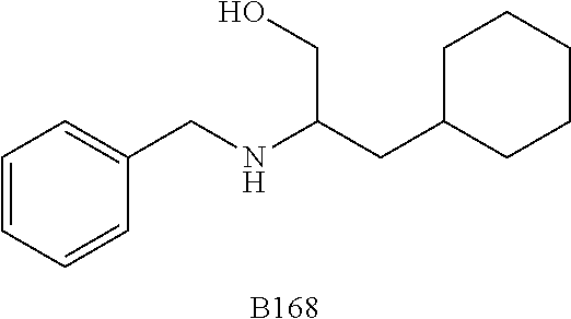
C1=CC=CC(CNC(CC2CCCCC2)CO)=C1.[B168]
